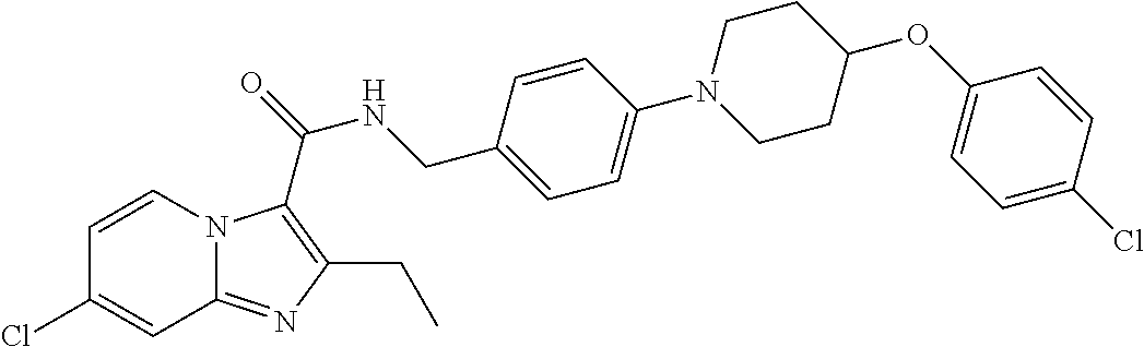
C1=CN2C(=NC(CC)=C2C(=O)NCC2=CC=C(N3CCC(OC4=CC=C(Cl)C=C4)CC3)C=C2)C=C1Cl
